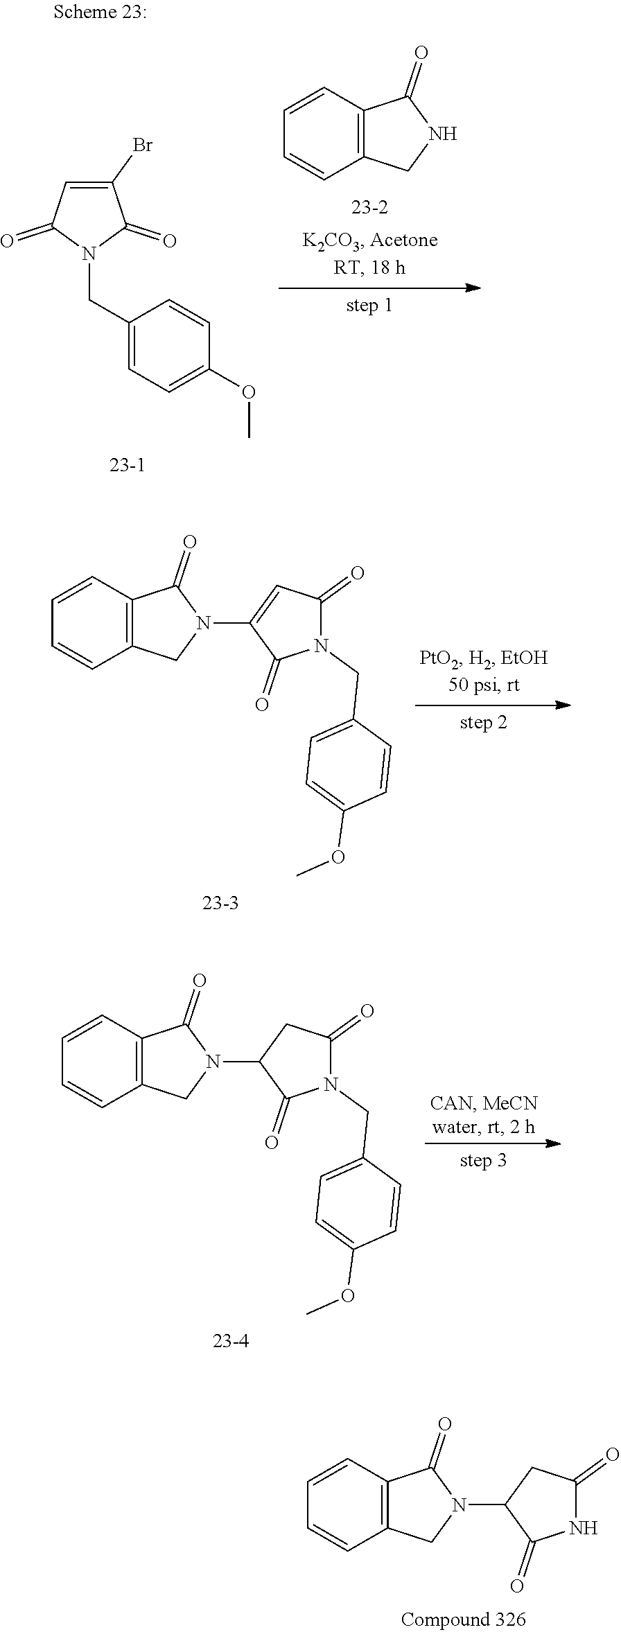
C12=C(C=CC=C1)C(=O)N(C1C(=O)NC(=O)C1)C2.C1(Br)=CC(=O)N(CC2=CC=C(OC)C=C2)C1=O.C12=C(C=CC=C1)C(=O)NC2.C12=C(C=CC=C1)C(=O)N(C1=CC(=O)N(CC3=CC=C(OC)C=C3)C1=O)C2.C12=C(C=CC=C1)C(=O)N(C1C(=O)N(CC3=CC=C(OC)C=C3)C(=O)C1)C2
